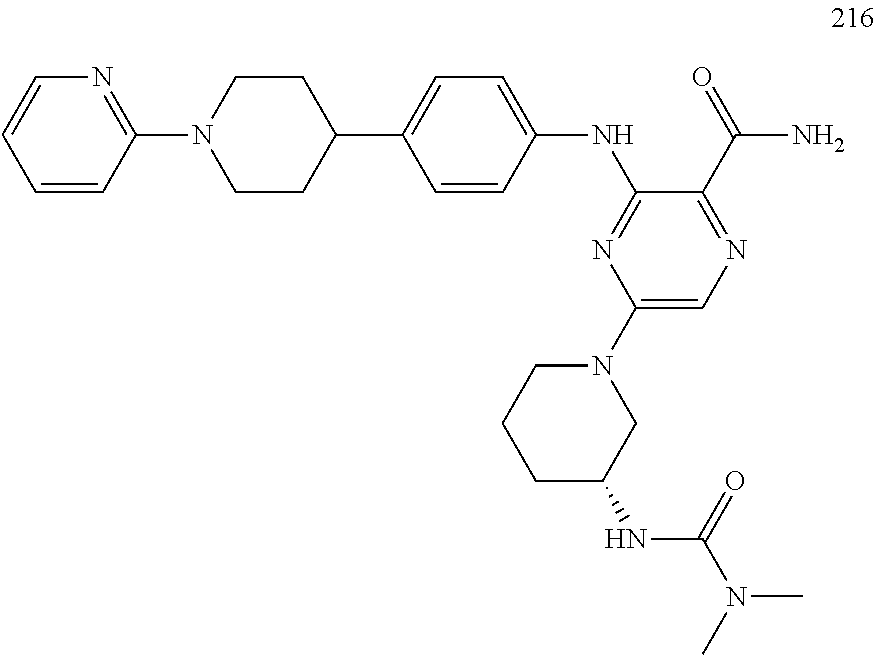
N(C1=NC(N2CCCC(NC(N(C)C)=O)C2)=CN=C1C(=O)N)C1=CC=C(C2CCN(C3=NC=CC=C3)CC2)C=C1
